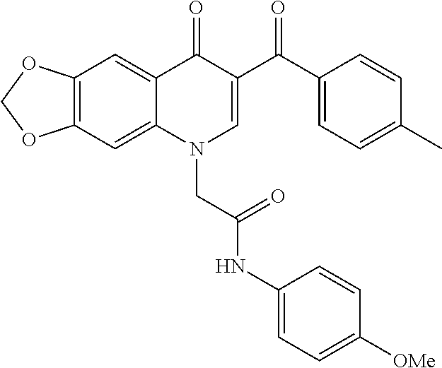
C12=C(C=C3C(=C1)C(=O)C(C(C1=CC=C(C)C=C1)=O)=CN3CC(NC1=CC=C([OMe])C=C1)=O)OCO2
